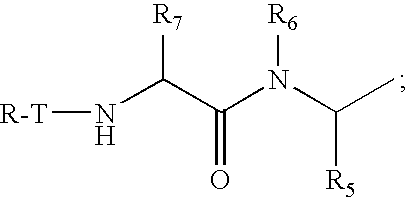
[R-T]NC(C(N(C(C)[R5])[R6])=O)[R7]
